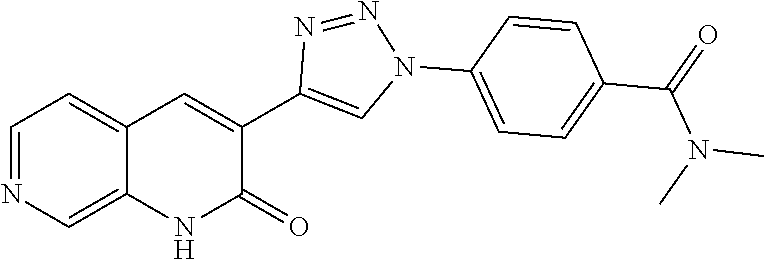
C1=NC=C2C(=C1)C=C(C1=CN(C3=CC=C(C(N(C)C)=O)C=C3)N=N1)C(=O)N2
